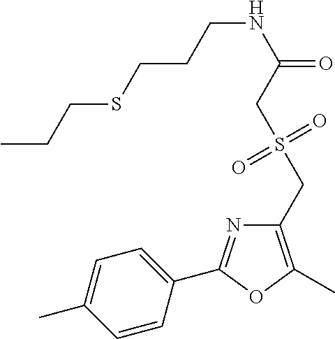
C1=C(C)C=CC(C2=NC(CS(CC(NCCCSCCC)=O)(=O)=O)=C(C)O2)=C1
